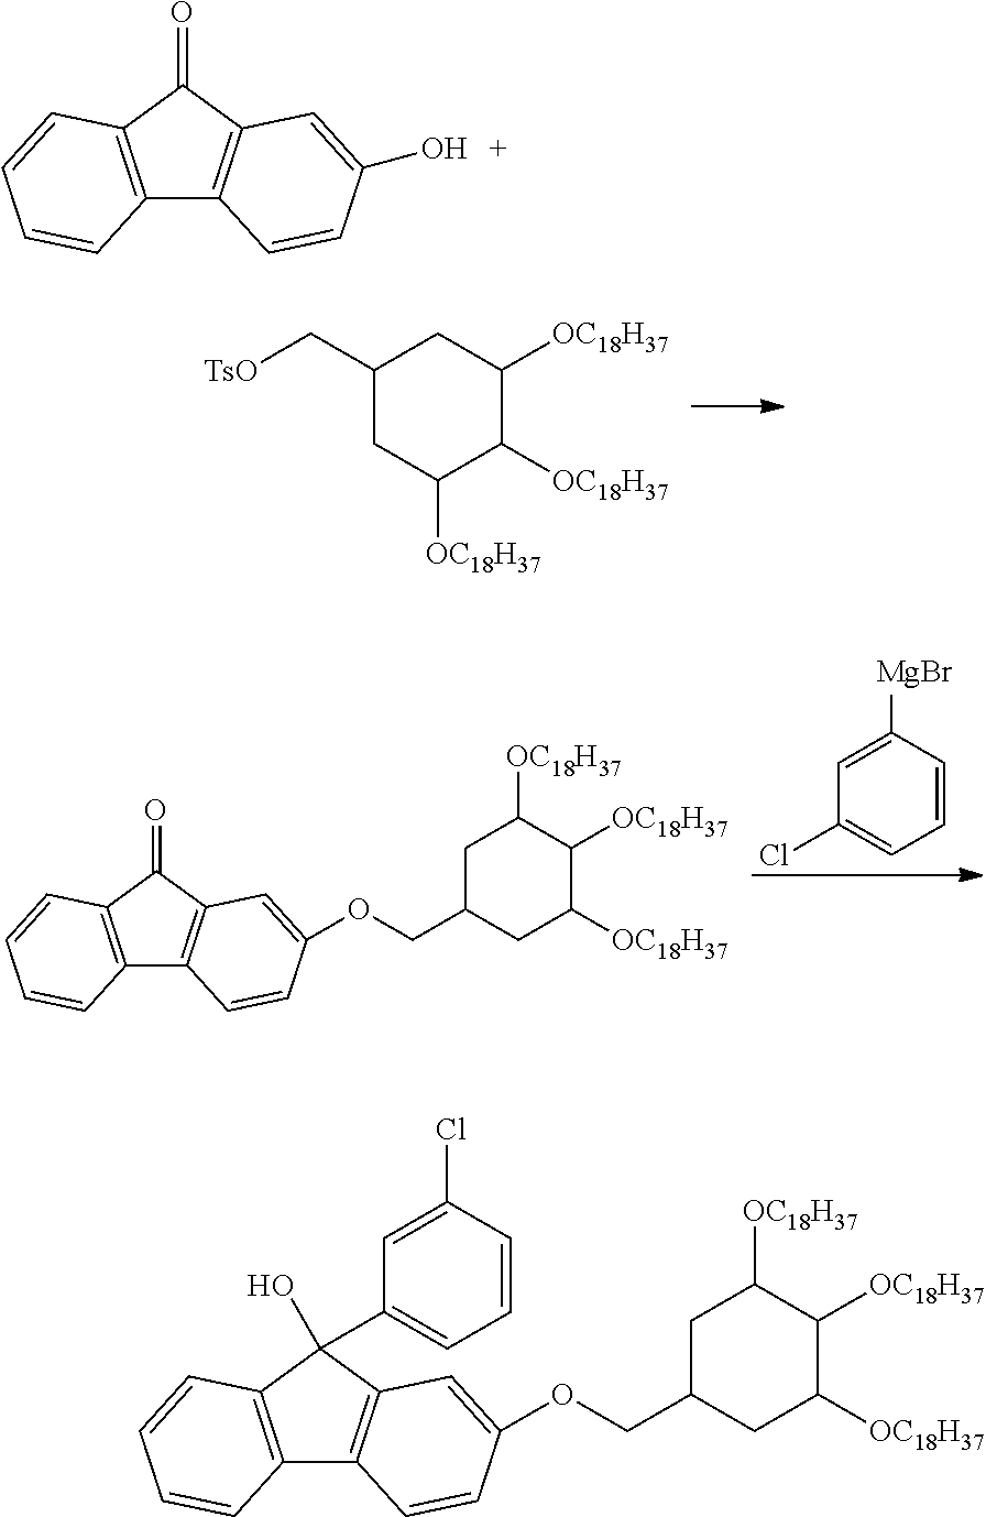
C1(C[TsO])CC([OC18H37])C([OC18H37])C([OC18H37])C1.C12=C(C(=O)C3=C1C=CC(OCC1CC([OC18H37])C([OC18H37])C([OC18H37])C1)=C3)C=CC=C2.C1=CC([MgBr])=CC(Cl)=C1.C12=C(C(=O)C3=C1C=CC(O)=C3)C=CC=C2.C12=C(C(O)(C3=CC=CC(Cl)=C3)C3=C1C=CC(OCC1CC([OC18H37])C([OC18H37])C([OC18H37])C1)=C3)C=CC=C2
